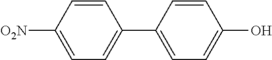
C1=C([O2N])C=CC(C2=CC=C(O)C=C2)=C1
